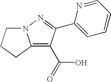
C12=C(C(=O)O)C(C3=CC=CC=N3)=NN1CCC2
